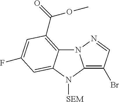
N12C3=C(C(=O)OC)C=C(F)C=C3N([SEM])C1=C(Br)C=N2
